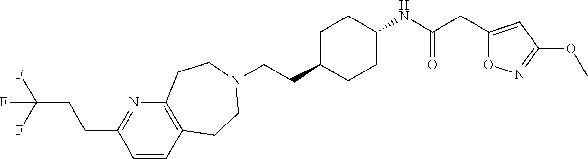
C1=CC2=C(N=C1CCC(F)(F)F)CCN(CCC1CCC(NC(CC3=CC(OC)=NO3)=O)CC1)CC2
